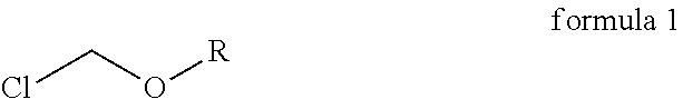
ClCO[R]
